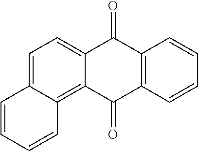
C1=C2C(=C3C(=C1)C(=O)C1=C(C3=O)C=CC=C1)C=CC=C2
